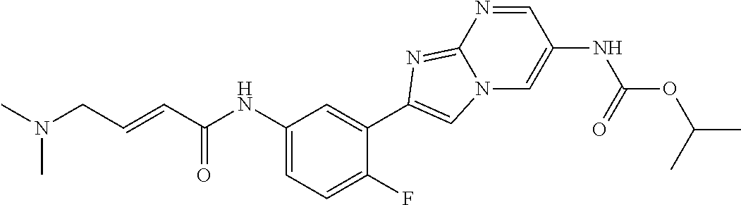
CN(CC=CC(NC1=CC=C(F)C(C2=CN3C=C(NC(=O)OC(C)C)C=NC3=N2)=C1)=O)C
